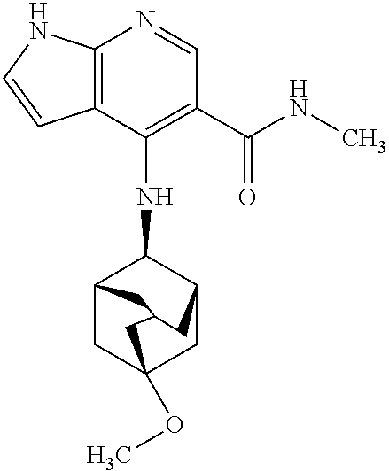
C12=C(C(NC3C4CC5(OC)CC3CC(C4)C5)=C(C(NC)=O)C=N1)C=CN2
